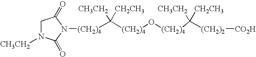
[(CH2)4](C([(CH2)4]O[(CH2)4]C([CH3CH2])([CH2CH3])[(CH2)2][CO2H])([CH3CH2])[CH2CH3])N1C(=O)N([CH3CH2])CC1=O
